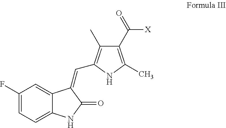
C1(F)=CC=C2C(=C1)C(=CC1=C(C)C(C([X])=O)=C(C)N1)C(=O)N2
